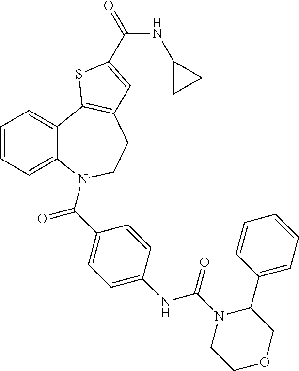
C1=CC=C2C(=C1)C1=C(CCN2C(C2=CC=C(NC(=O)N3CCOCC3C3=CC=CC=C3)C=C2)=O)C=C(C(=O)NC2CC2)S1
